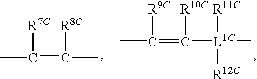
CC(=C(C)[R8C])[R7C].CC(=C([L1C]([R11C])([R12C])C)[R10C])[R9C]
